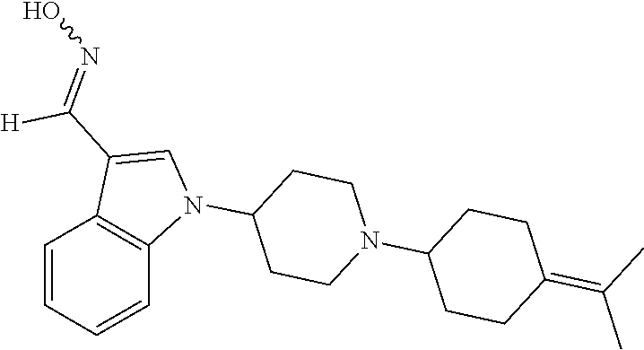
N1(C2CCN(C3CCC(=C(C)C)CC3)CC2)C=C(C([H])=NO)C2=C1C=CC=C2
